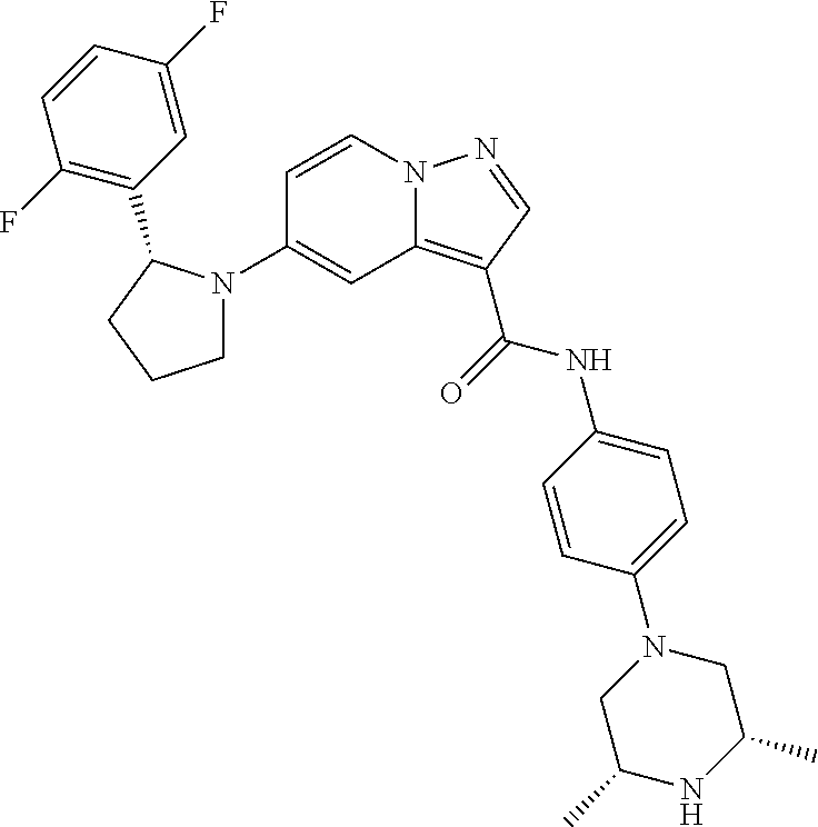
C1(N2CCCC2C2=C(F)C=CC(F)=C2)=CC2=C(C(=O)NC3=CC=C(N4CC(C)NC(C)C4)C=C3)C=NN2C=C1
